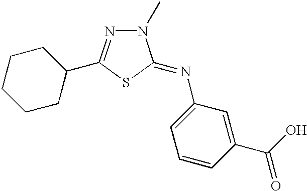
C1CC(C2=NN(C)C(=NC3=CC=CC(C(O)=O)=C3)S2)CCC1
